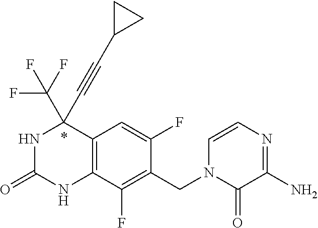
N1C(=O)NC2=C(C1(C#CC1CC1)C(F)(F)F)C=C(F)C(CN1C(=O)C(N)=NC=C1)=C2F
